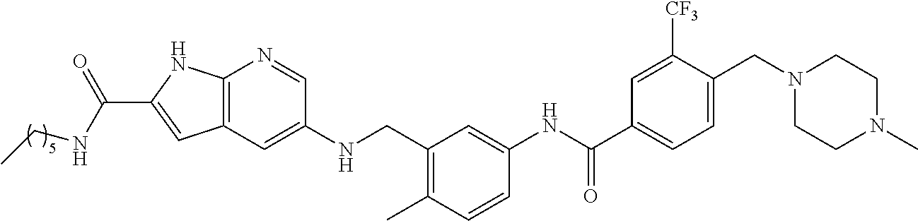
C1(C(NC2=CC(CNC3=CC4=C(N=C3)NC(C(NCC)=O)=C4)=C(C)C=C2)=O)=CC=C(CN2CCN(C)CC2)C([CF3])=C1
